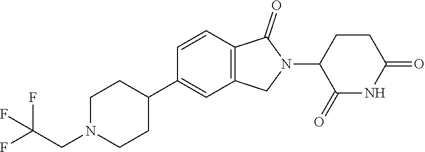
C1=CC2=C(C=C1C1CCN(CC(F)(F)F)CC1)CN(C1C(=O)NC(=O)CC1)C2=O
